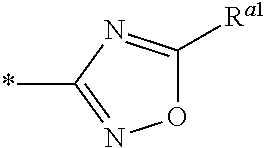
O1C([Ra1])=NC(*)=N1
